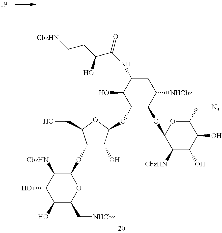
C1(O)C(C[NHCbz])OC(OC2C(O)C(OC3C(OC4C([CbzHN])C(O)C(O)C(C[N3])O4)C([NHCbz])CC(NC(C(CC[CbzHN])O)=O)C3O)OC2CO)C([CbzHN])C1O
